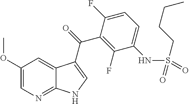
C1(OC)=CN=C2C(=C1)C(C(=O)C1=C(F)C(NS(=O)(CCCC)=O)=CC=C1F)=CN2
